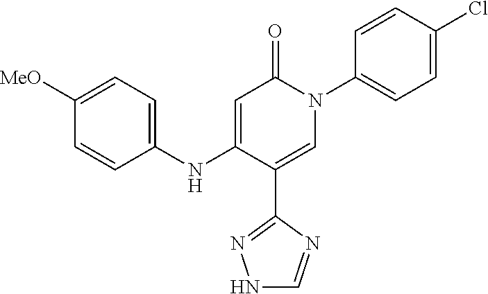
C1=C(NC2=CC=C([MeO])C=C2)C(C2=NNC=N2)=CN(C2=CC=C(Cl)C=C2)C1=O
